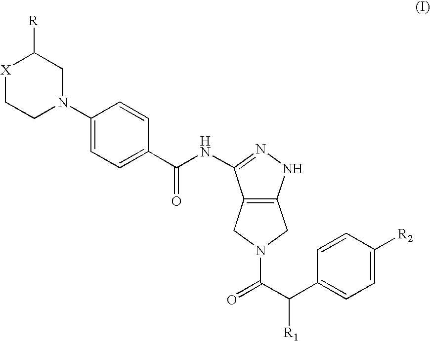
[X]1CCN(C2=CC=C(C(NC3=NNC4=C3CN(C(C(C3=CC=C([R2])C=C3)[R1])=O)C4)=O)C=C2)CC1[R]
